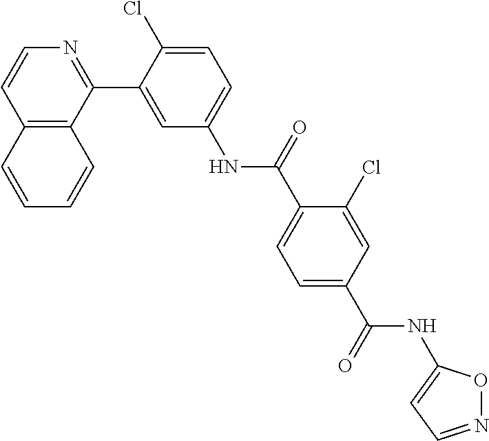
C12=C(C(C3=CC(NC(C4=CC=C(C(=O)NC5=CC=NO5)C=C4Cl)=O)=CC=C3Cl)=NC=C1)C=CC=C2
